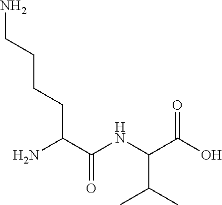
NC(C(NC(C(O)=O)C(C)C)=O)CCCCN
